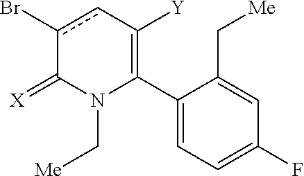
C1(C2=C([Y])cc(Br)C(=[X])N2C[Me])=CC=C(F)C=C1C[Me]
